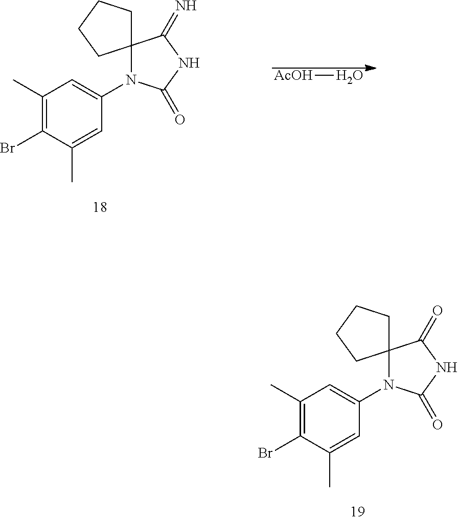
C1(C)=C(Br)C(C)=CC(N2C(=O)NC(=O)C23CCCC3)=C1.C1(C)=C(Br)C(C)=CC(N2C(=O)NC(=N)C23CCCC3)=C1.[AcOH]O
